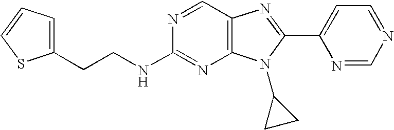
N(C1=NC2=C(C=N1)N=C(C1=CC=NC=N1)N2C1CC1)CCC1=CC=CS1
